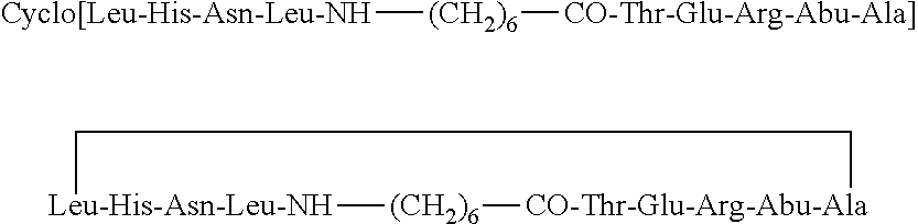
[Cyclo[Leu-His-Asn-Leu-NH][(CH2)6][CO-Thr-Glu-Arg-Abu-Ala]].[Leu-His-Asn-Leu-NH]1[(CH2)6][CO-Thr-Glu-Arg-Abu-Ala]CC1
